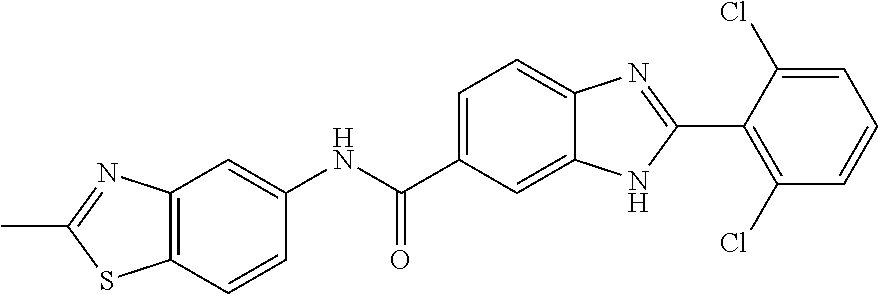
C1(NC(C2=CC=C3C(=C2)NC(C2=C(Cl)C=CC=C2Cl)=N3)=O)=CC2=C(C=C1)SC(C)=N2
